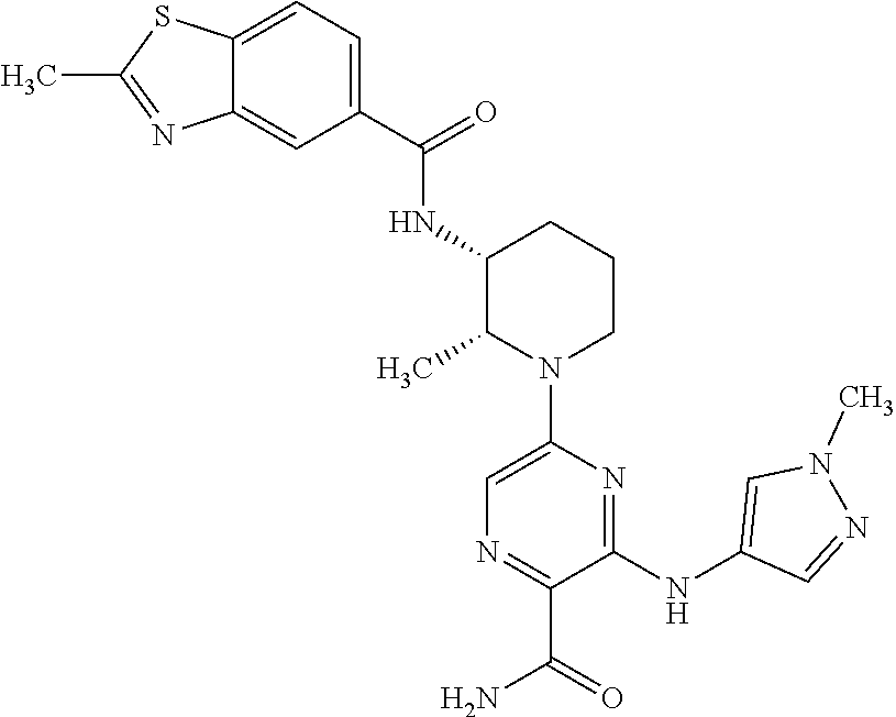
C1(C(NC2C(C)N(C3=CN=C(C(N)=O)C(NC4=CN(C)N=C4)=N3)CCC2)=O)=CC=C2C(=C1)N=C(C)S2
